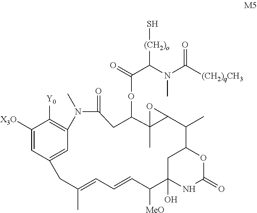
C1([X3O])=CC2=CC(=C1[Y0])N(C)C(=O)CC(OC(C(N(C([(CH2)qCH3])=O)C)[(CH2)o]S)=O)C1(C)C(C(C)C3OC(=O)NC(O)(C([MeO])C=CC=C(C)C2)C3)O1
